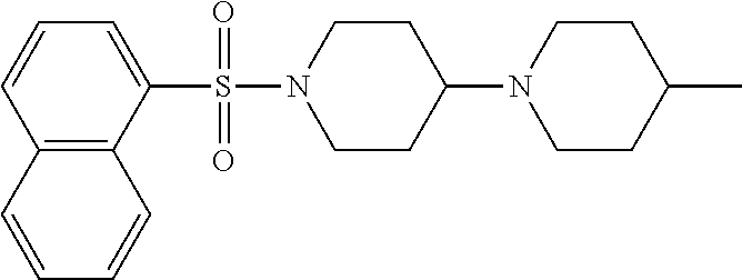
C1=CC2=C(C(S(N3CCC(N4CCC(C)CC4)CC3)(=O)=O)=C1)C=CC=C2
